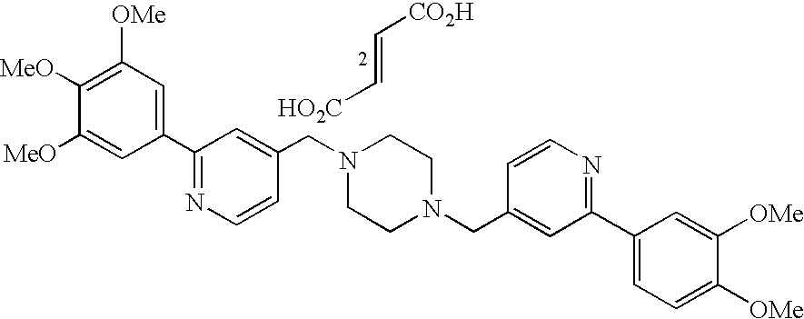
C1(C2=NC=CC(CN3CCN(CC4=CC(C5=CC=C([OMe])C([OMe])=C5)=NC=C4)CC3)=C2)=CC([OMe])=C([MeO])C([MeO])=C1.C(=C[HO2C])[CO2H]
